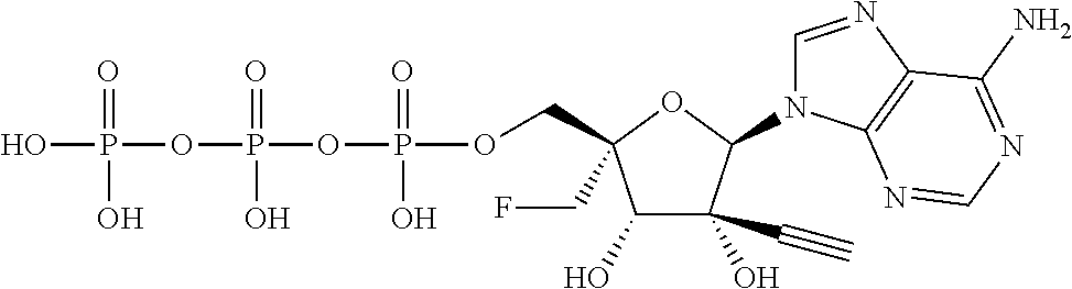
C1(O)C(O)(C#C)C(N2C=NC3=C2N=CN=C3N)OC1(COP(OP(OP(O)(=O)O)(=O)O)(=O)O)CF
